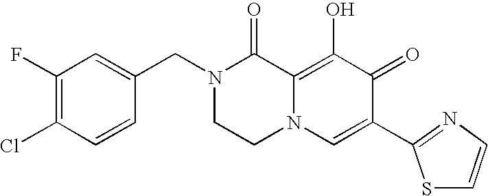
C1(F)=C(Cl)C=CC(CN2CCN3C(=C(O)C(=O)C(C4=NC=CS4)=C3)C2=O)=C1
